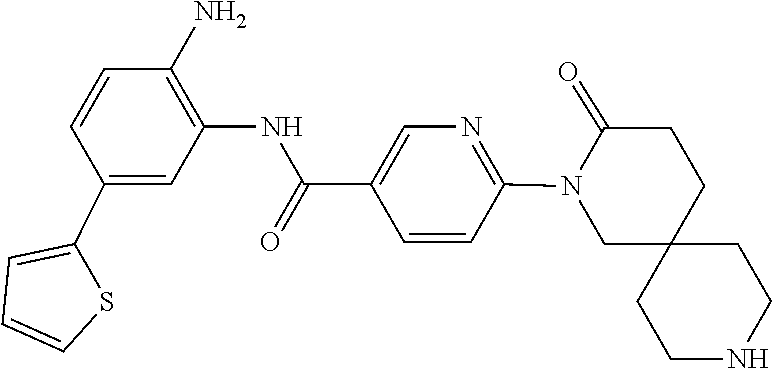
C12(CCNCC1)CN(C1=NC=C(C(NC3=C(N)C=CC(C4=CC=CS4)=C3)=O)C=C1)C(=O)CC2
